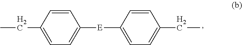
CCC1=CC=C([E]C2=CC=C(CC)C=C2)C=C1
